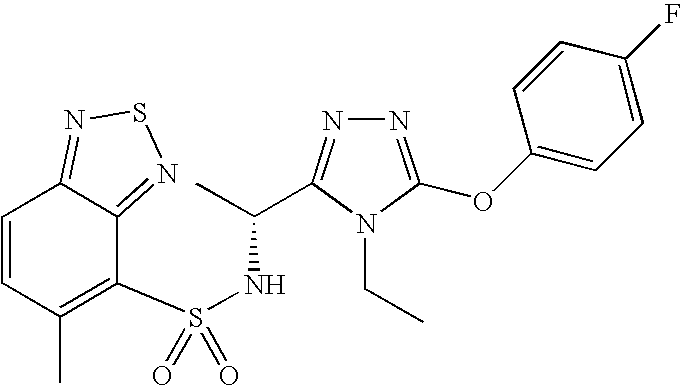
N1=C(OC2=CC=C(F)C=C2)N(CC)C(C(C)NS(=O)(C2=C(C)C=CC3=NSN=C23)=O)=N1
